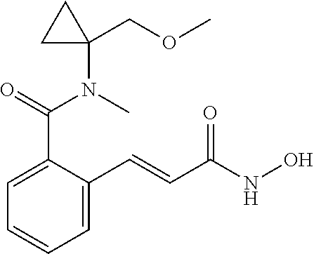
C1=C(C=CC(NO)=O)C(C(=O)N(C)C2(COC)CC2)=CC=C1
